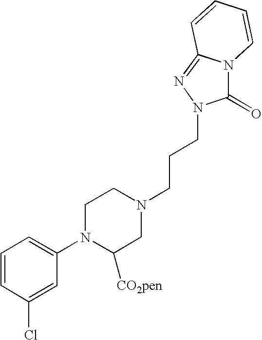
ClC1=CC(N2C([CO2pen])CN(CCCN3C(=O)N4C(=N3)C=CC=C4)CC2)=CC=C1
